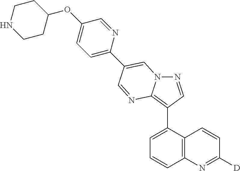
C1=C(C2=C3N(N=C2)C=C(C2=CC=C(OC4CCNCC4)C=N2)C=N3)C2=C(C=C1)N=C([D])C=C2
